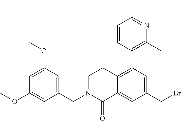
C1=C(OC)C=C(CN2C(=O)C3=CC(CBr)=CC(C4=C(C)N=C(C)C=C4)=C3CC2)C=C1OC
